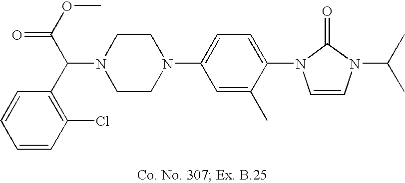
N1(C(C2=C(Cl)C=CC=C2)C(OC)=O)CCN(C2=CC=C(N3C=CN(C(C)C)C3=O)C(C)=C2)CC1
